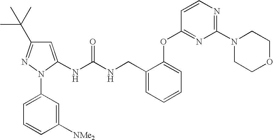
N(C(NCC1=CC=CC=C1OC1=NC(N2CCOCC2)=NC=C1)=O)C1=CC(C(C)(C)C)=NN1C1=CC=CC([NMe2])=C1
